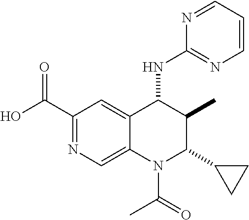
C1(C(=O)O)=NC=C2C(=C1)C(NC1=NC=CC=N1)C(C)C(C1CC1)N2C(C)=O
